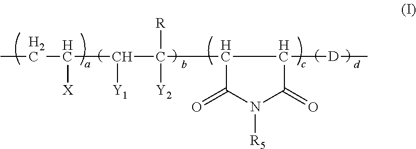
CCC(C(C(C1C(=O)N([R5])C(=O)C1[D]C)([R])[Y2])[Y1])[X]
